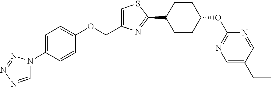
C1=C(N2C=NN=N2)C=CC(OCC2=CSC(C3CCC(OC4=NC=C(CC)C=N4)CC3)=N2)=C1
